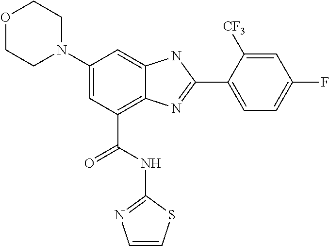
C1(N2CCOCC2)=CC(C(NC2=NC=CS2)=O)=C2C(=C1)NC(C1=CC=C(F)C=C1[CF3])=N2
